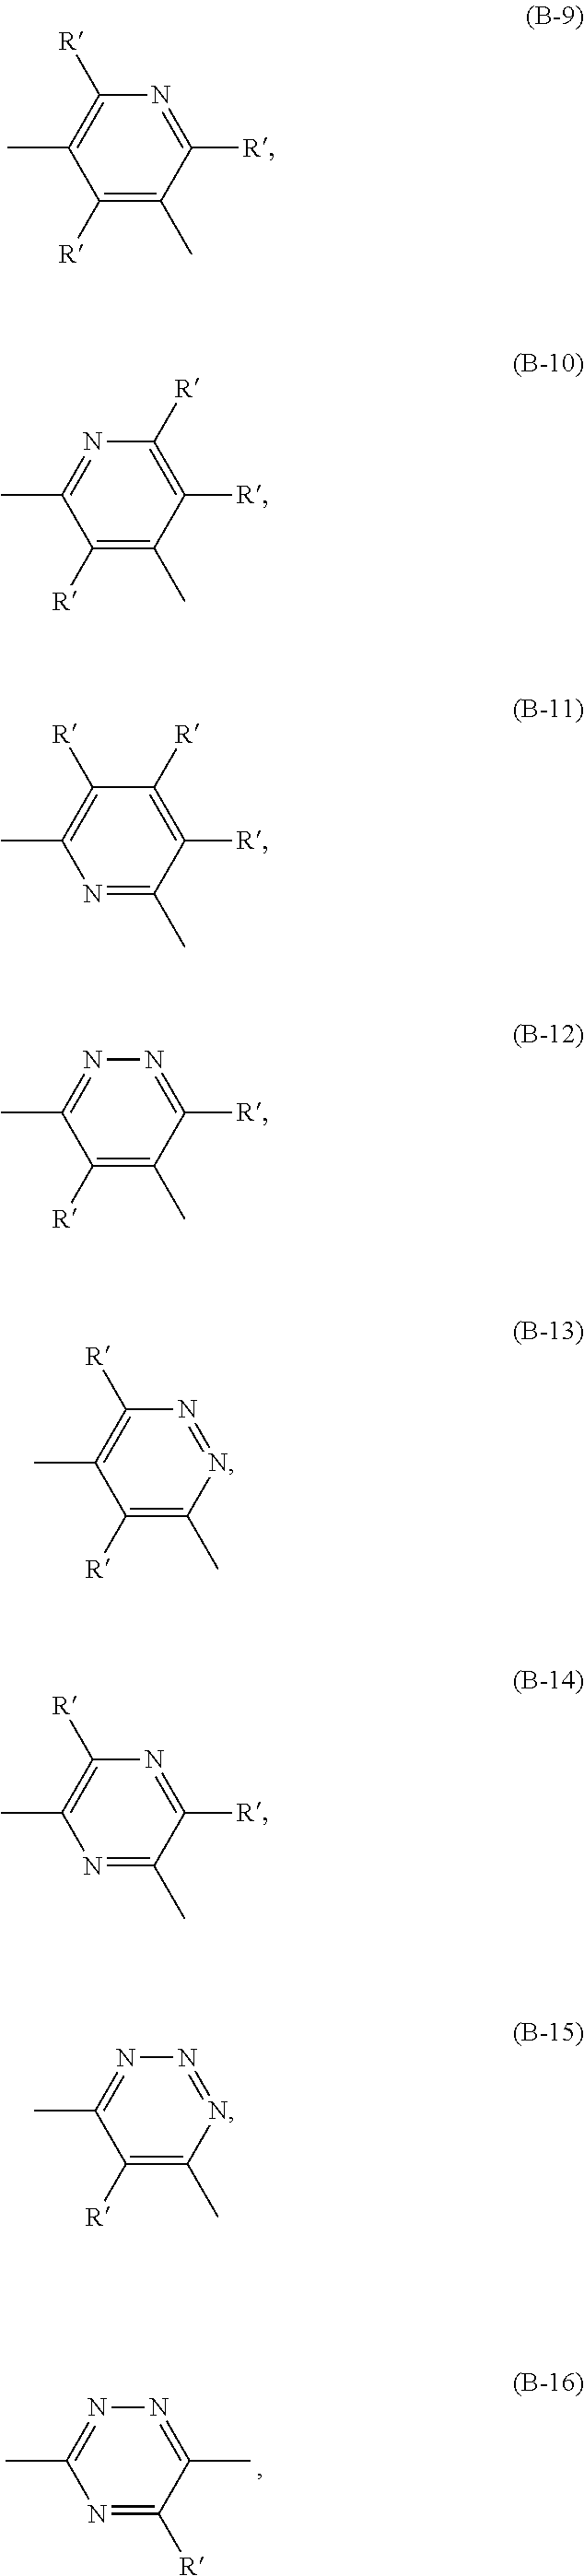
N1=C([R])C(C)=NN=C1C.C1([R])=C(C)C([R])=NC([R])=C1C.C1([R])=C(C)C([R])=C([R])N=C1C.N1=C(C)C([R])=C([R])C([R])=C1C.C1([R])=C(C)C([R])=NN=C1C.C1([R])=C(C)N=NC([R])=C1C.N1=C(C)C([R])=NC([R])=C1C.C1([R])=C(C)N=NN=C1C
